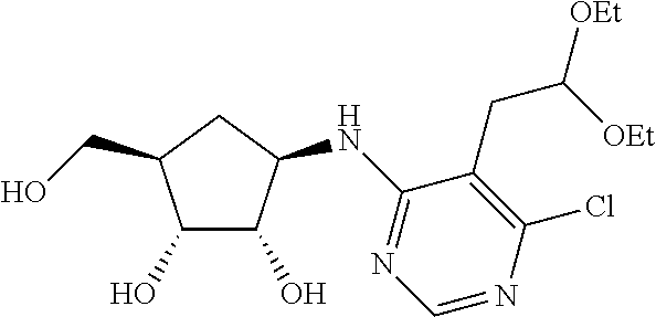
C1(O)C(O)C(NC2=NC=NC(Cl)=C2CC([OEt])[OEt])CC1CO
